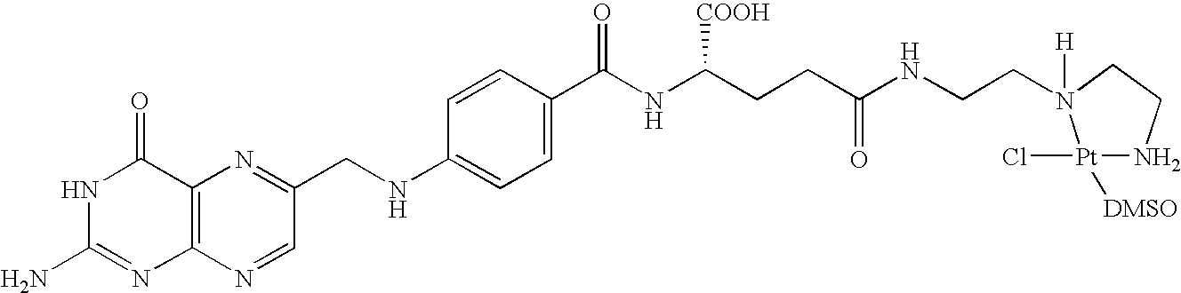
N1C(N)=NC2=C(C1=O)N=C(CNC1=CC=C(C(NC(CCC(=O)NCCN3([H])[Pt]([DMSO])(Cl)NCC3)[COOH])=O)C=C1)C=N2
